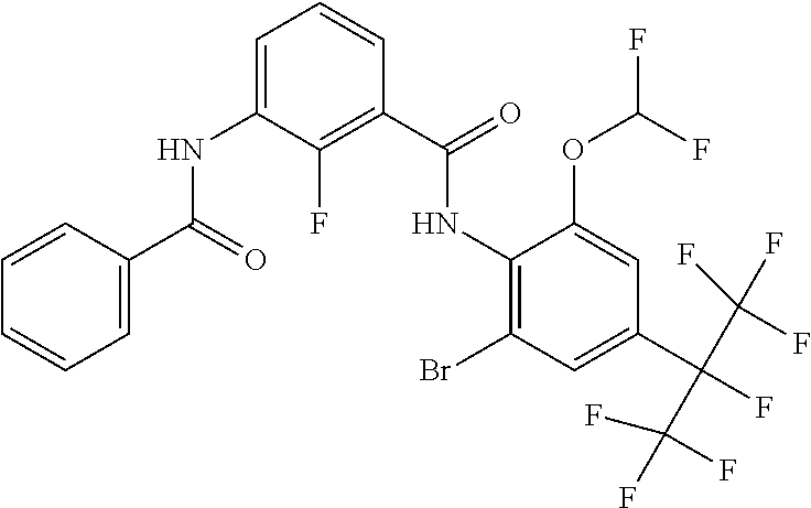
N(C1=C(Br)C=C(C(F)(C(F)(F)F)C(F)(F)F)C=C1OC(F)F)C(=O)C1=C(F)C(NC(=O)C2=CC=CC=C2)=CC=C1
